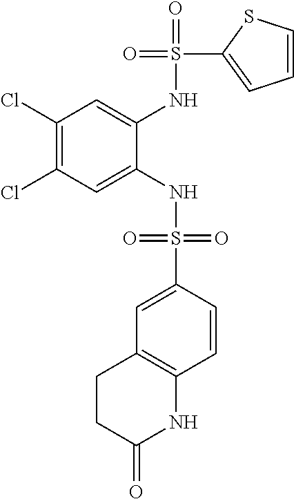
C1(Cl)=C(Cl)C=C(NS(=O)(=O)C2=CC3=C(C=C2)NC(=O)CC3)C(NS(=O)(C2=CC=CS2)=O)=C1
